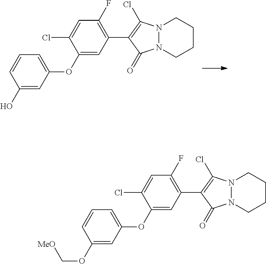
C1(O)=CC(OC2=CC(C3=C(Cl)N4N(C3=O)CCCC4)=C(F)C=C2Cl)=CC=C1.C1(OC[MeO])=CC(OC2=CC(C3=C(Cl)N4N(C3=O)CCCC4)=C(F)C=C2Cl)=CC=C1
